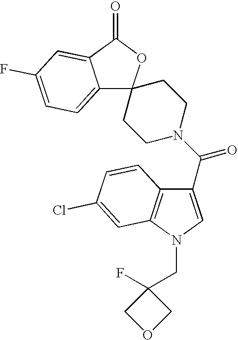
C12=CC=C(F)C=C1C(=O)OC21CCN(C(C2=CN(CC3(F)COC3)C3=C2C=CC(Cl)=C3)=O)CC1
